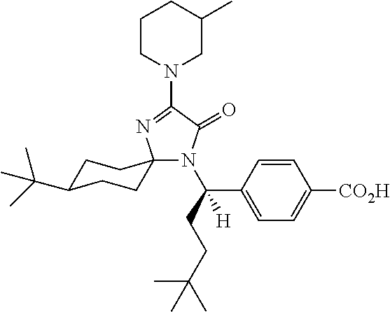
C1CN(C2=NC3(N(C(CCC(C)(C)C)(C4=CC=C([CO2H])C=C4)[H])C2=O)CCC(C(C)(C)C)CC3)CC(C)C1
